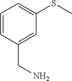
C1=CC(CN)=CC(SC)=C1
